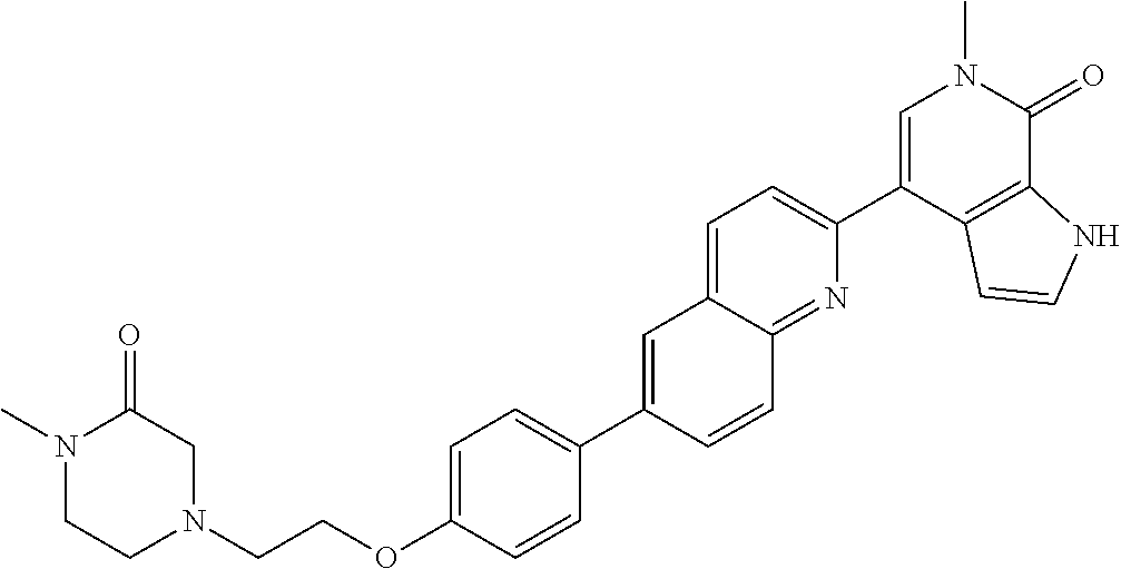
C(OC1=CC=C(C2=CC3=CC=C(C4=CN(C)C(=O)C5=C4C=CN5)N=C3C=C2)C=C1)CN1CC(=O)N(C)CC1
